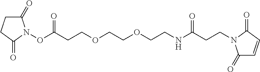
C1(=O)CCC(=O)N1OC(CCOCCOCCNC(CCN1C(=O)C=CC1=O)=O)=O
